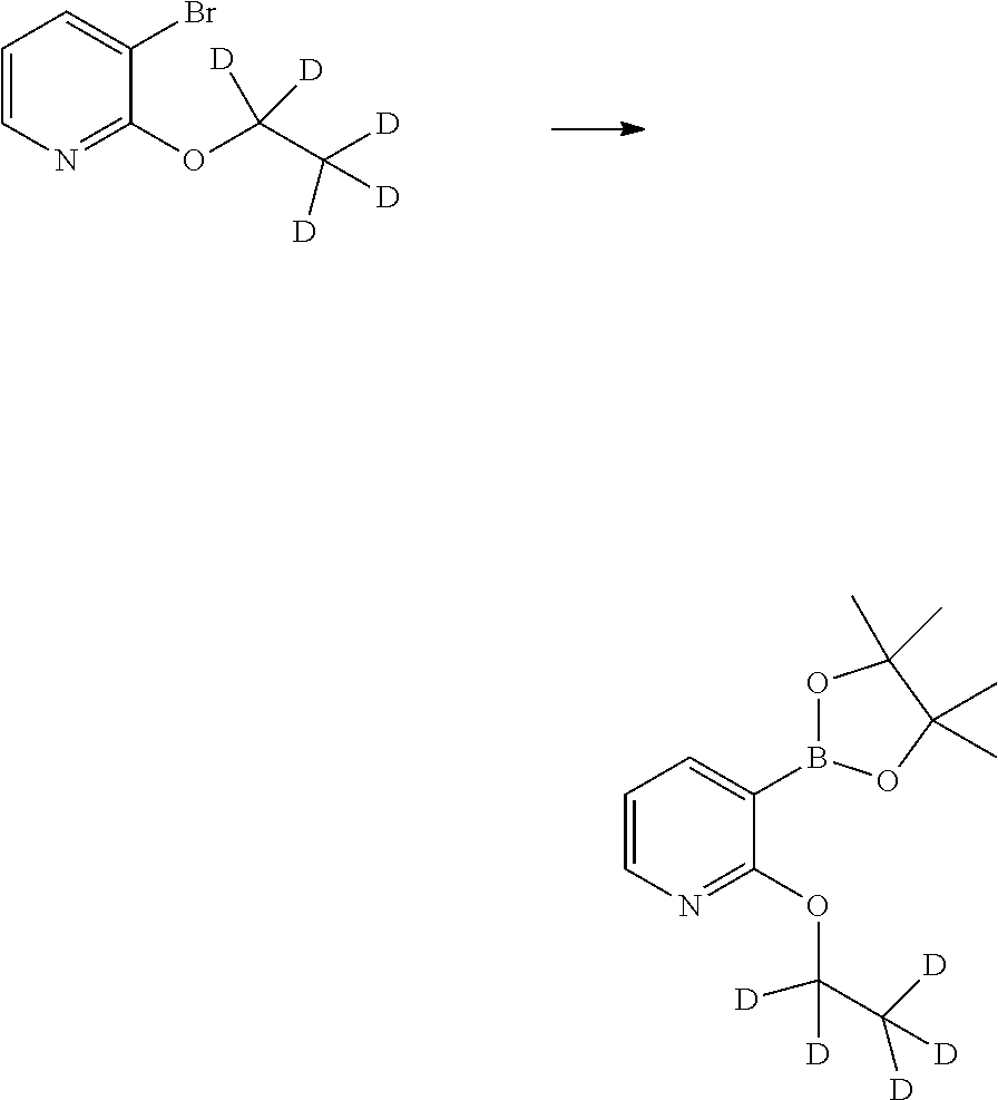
C1=CN=C(OC(C([D])([D])[D])([D])[D])C(Br)=C1.C1=CN=C(OC(C([D])([D])[D])([D])[D])C(B2OC(C)(C)C(C)(C)O2)=C1
